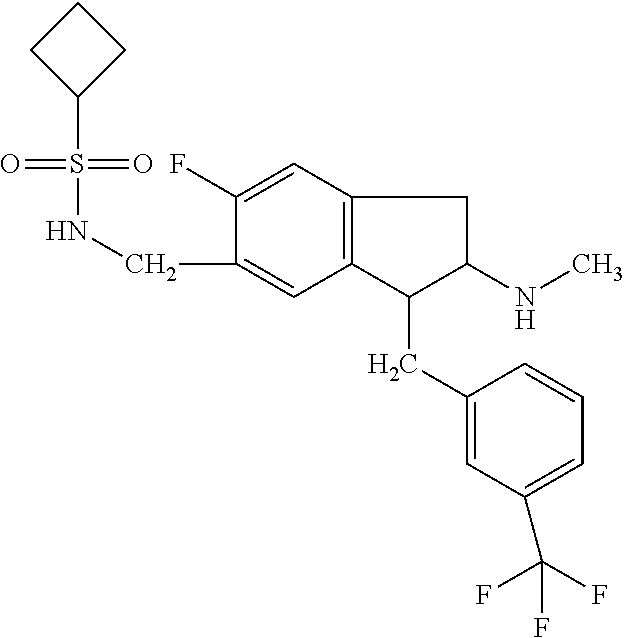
C(C1=CC2=C(C=C1F)CC(NC)C2CC1=CC(C(F)(F)F)=CC=C1)NS(=O)(=O)C1CCC1
